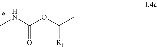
CNC(OC(C)[R1])=O
